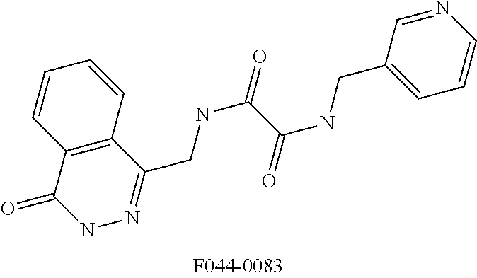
C12=C(C(=O)NN=C1CNC(=O)C(NCC1=CC=CN=C1)=O)C=CC=C2
